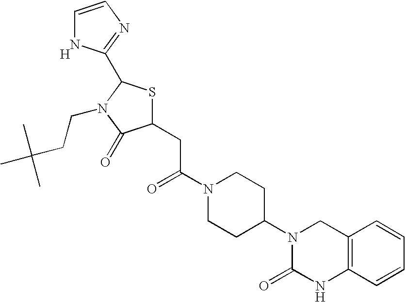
C12=C(C=CC=C1)NC(=O)N(C1CCN(C(=O)CC3SC(C4=NC=CN4)N(CCC(C)(C)C)C3=O)CC1)C2.[H]
